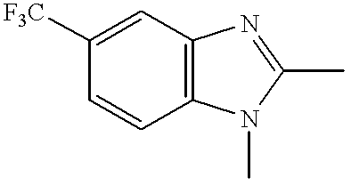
C12=C(N(C)C(C)=N1)C=CC([F3C])=C2
